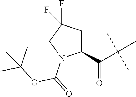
C1(C(=O)C(C)(C)C)CC(F)(F)CN1C(=O)OC(C)(C)C
